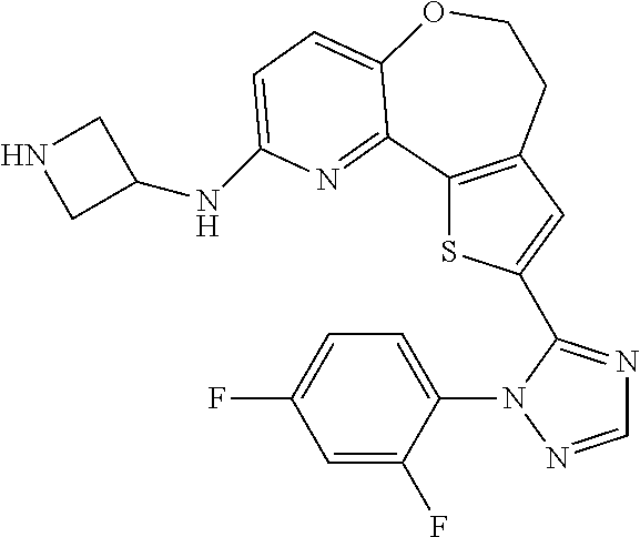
C1=C(F)C(N2N=CN=C2C2=CC3=C(S2)C2=NC(NC4CNC4)=CC=C2OCC3)=CC=C1F
